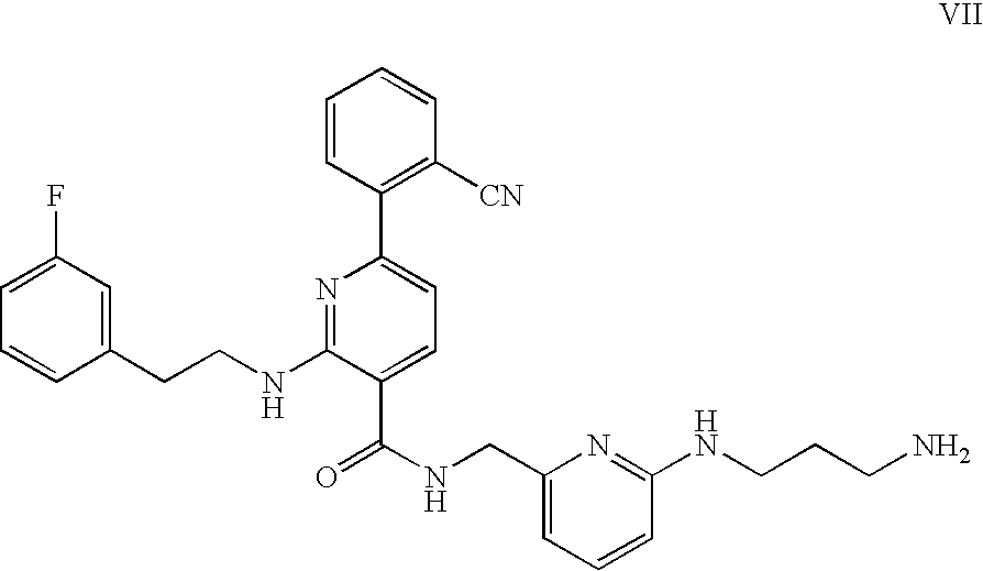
C1=C(F)C=C(CCNC2=NC(C3=C([CN])C=CC=C3)=CC=C2C(NCC2=CC=CC(NCCCN)=N2)=O)C=C1
